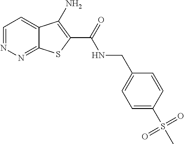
C1=NN=C2C(=C1)C(N)=C(C(=O)NCC1=CC=C(S(C)(=O)=O)C=C1)S2
